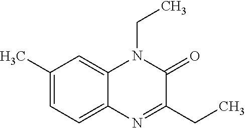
C1(C)=CC=C2C(=C1)N(CC)C(=O)C(CC)=N2
